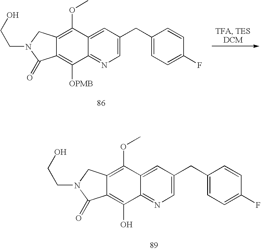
C1=C(CC2=CC=C(F)C=C2)C=C2C(=N1)C(O)=C1C(=C2OC)CN(CCO)C1=O.C1=C(CC2=CC=C(F)C=C2)C=C2C(=N1)C([OPMB])=C1C(=C2OC)CN(CCO)C1=O
